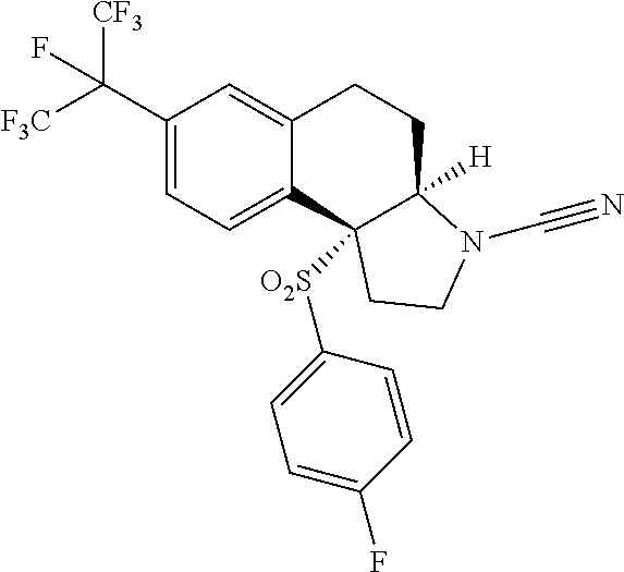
C1(C([F3C])([CF3])F)=CC=C2C(=C1)CCC1([H])C2([O2S]C2=CC=C(F)C=C2)CCN1C#N
